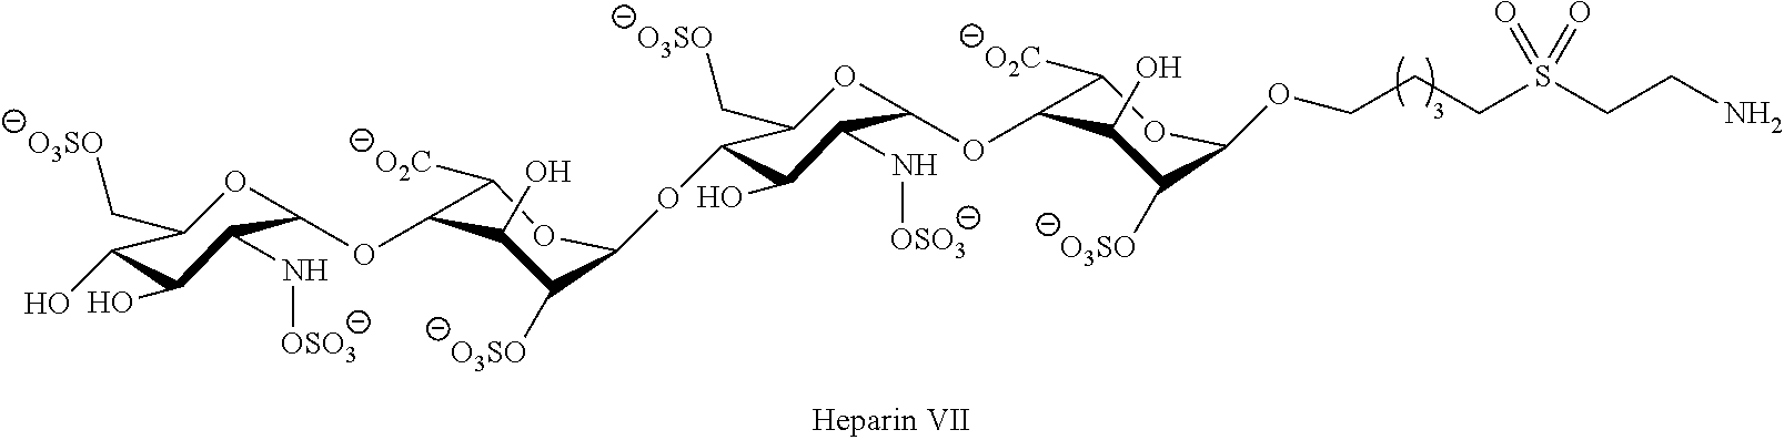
C1(OC2C([O2C])OC(OC3C(O)C(N[OSO3])C(OC4C([O2C])OC(OCCCS(CCN)(=O)=O)C([O3SO])C4O)OC3C[O3SO])C([O3SO])C2O)OC(C[O3SO])C(O)C(O)C1N[OSO3]
